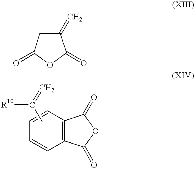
C1(=C)CC(=O)OC1=O.C1=CC2=C(C=C1)C(=O)OC2=O.CC([R10])=C
